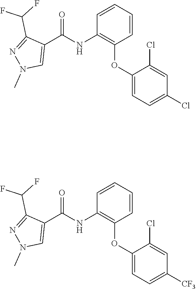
C1=C(OC2=C(NC(C3=CN(C)N=C3C(F)F)=O)C=CC=C2)C(Cl)=CC(Cl)=C1.C1(Cl)=CC([CF3])=CC=C1OC1=C(NC(C2=CN(C)N=C2C(F)F)=O)C=CC=C1
